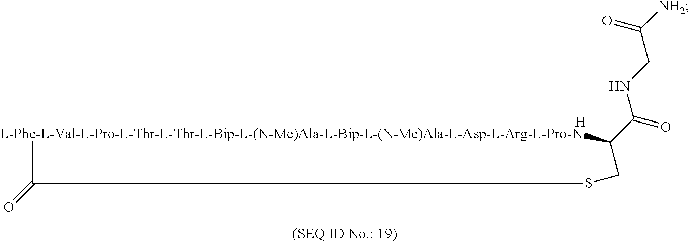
[L-Phe-L-Val-L-Pro-L-Thr-L-Thr-L-Bip-L-(N-Me)Ala-L-Bip-L-(N-Me)Ala-L-Asp-L-Arg-L-Pro-N]1C(C(=O)NCC([NH2])=O)CSC1=O.[H]
